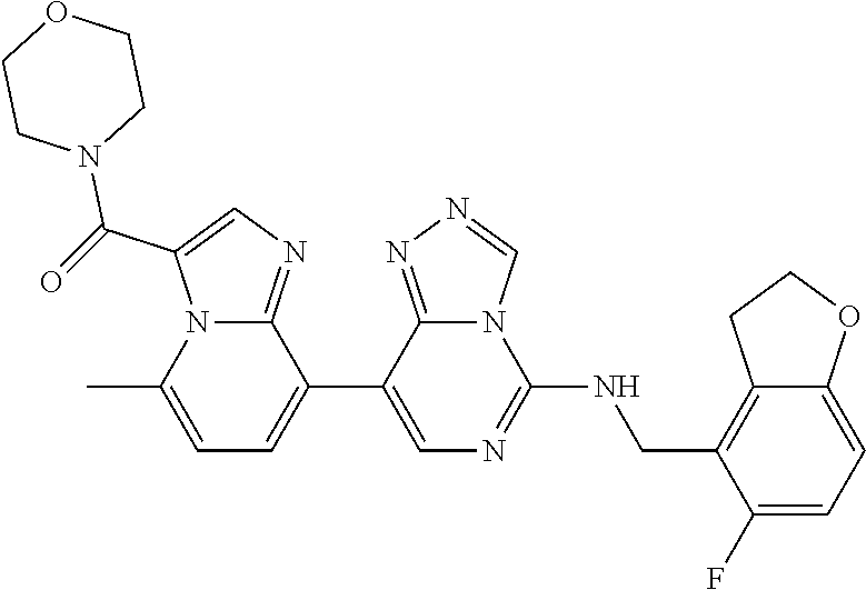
C1=C(C2=CN=C(NCC3=C4C(=CC=C3F)OCC4)N3C2=NN=C3)C2=NC=C(C(=O)N3CCOCC3)N2C(C)=C1
